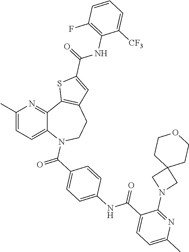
C12=CC=C(C)N=C1C1=C(CCN2C(C2=CC=C(NC(C3=CC=C(C)N=C3N3CC4(C3)CCOCC4)=O)C=C2)=O)C=C(C(=O)NC2=C(F)C=CC=C2[CF3])S1
